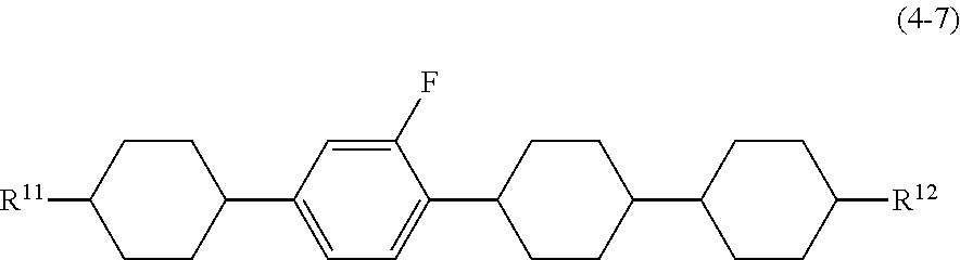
C1CC(C2=CC=C(C3CCC(C4CCC([R12])CC4)CC3)C(F)=C2)CCC1[R11]
